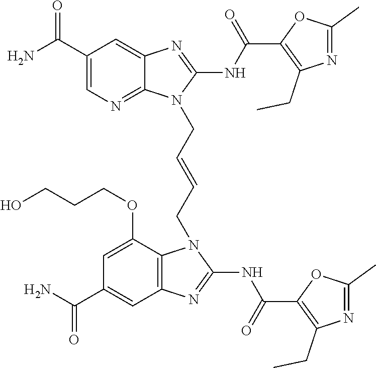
NC(C1=CN=C2C(=C1)N=C(NC(=O)C1=C(CC)N=C(C)O1)N2CC=CCN1C2=C(C=C(C(N)=O)C=C2OCCCO)N=C1NC(=O)C1=C(CC)N=C(C)O1)=O
